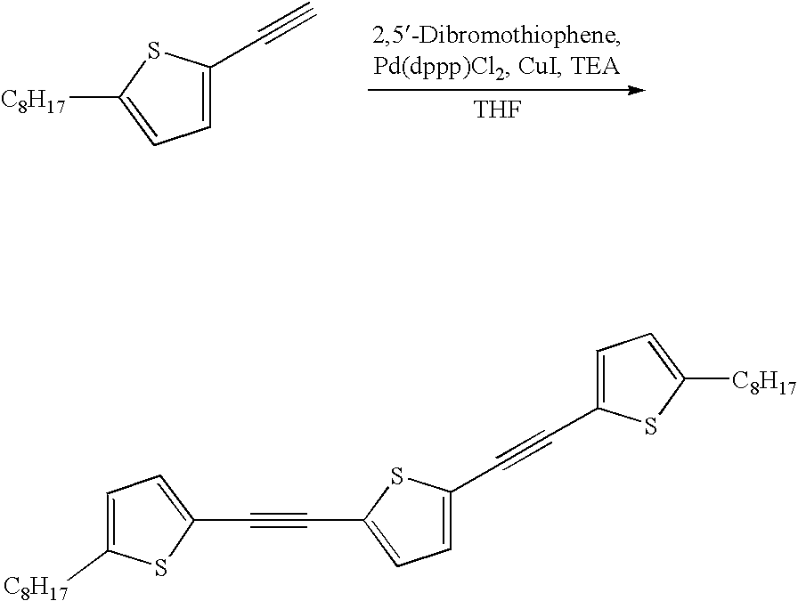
C1(C#CC2=CC=C(C#CC3=CC=C([C8H17])S3)S2)=CC=C([C8H17])S1.C1(C#C)=CC=C([C8H17])S1.[THF]
